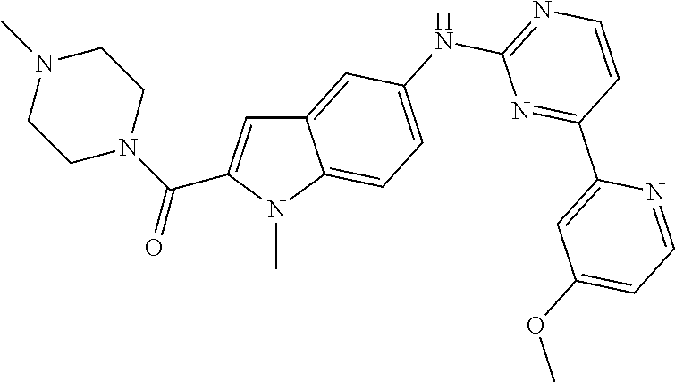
N1(C)CCN(C(=O)C2=CC3=CC(NC4=NC=CC(C5=CC(OC)=CC=N5)=N4)=CC=C3N2C)CC1
